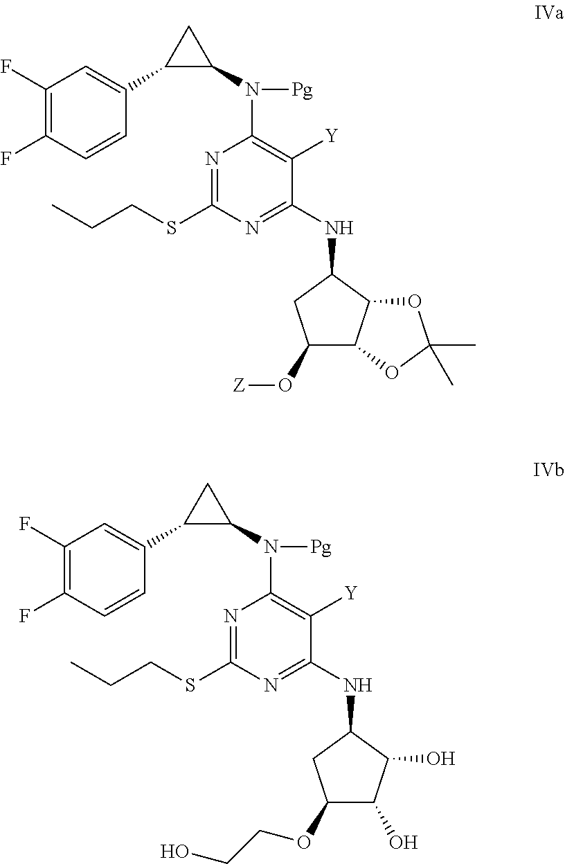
N1=C(SCCC)N=C(NC2CC(O[Z])C3C2OC(C)(C)O3)C([Y])=C1N(C1CC1C1=CC(F)=C(F)C=C1)[Pg].N1=C(SCCC)N=C(NC2CC(OCCO)C(O)C2O)C([Y])=C1N(C1CC1C1=CC(F)=C(F)C=C1)[Pg]
